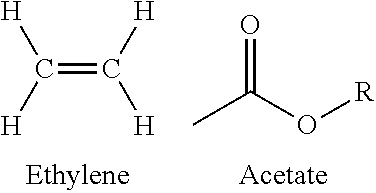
C(=C([H])[H])([H])[H].CC(O[R])=O
